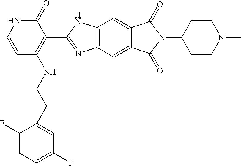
C1(=O)NC=CC(NC(CC2=CC(F)=CC=C2F)C)=C1C1=NC2=C(N1)C=C1C(=C2)C(=O)N(C2CCN(C)CC2)C1=O
